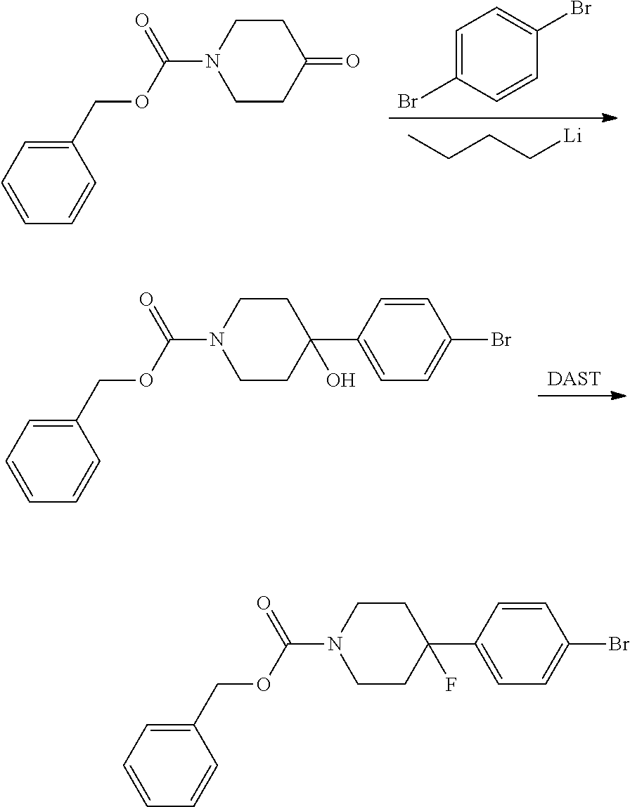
C1=C(Br)C=CC(Br)=C1.CCCC[Li].C1(COC(N2CCC(=O)CC2)=O)=CC=CC=C1.[DAST].C1(COC(N2CCC(C3=CC=C(Br)C=C3)(O)CC2)=O)=CC=CC=C1.C1(COC(N2CCC(C3=CC=C(Br)C=C3)(F)CC2)=O)=CC=CC=C1
